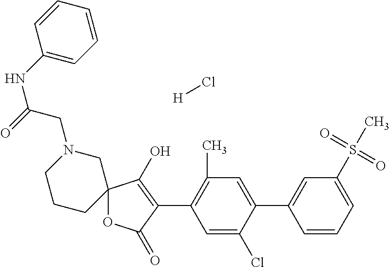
C12(OC(=O)C(C3=C(C)C=C(C4=CC(S(C)(=O)=O)=CC=C4)C(Cl)=C3)=C1O)CN(CC(NC1=CC=CC=C1)=O)CCC2.[H]Cl
